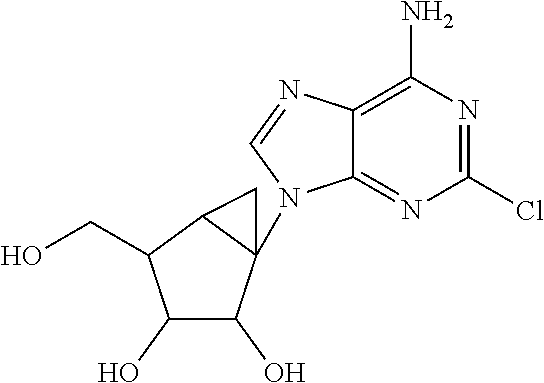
C1(O)C(O)C2(N3C4=NC(Cl)=NC(N)=C4N=C3)C(C1CO)C2
